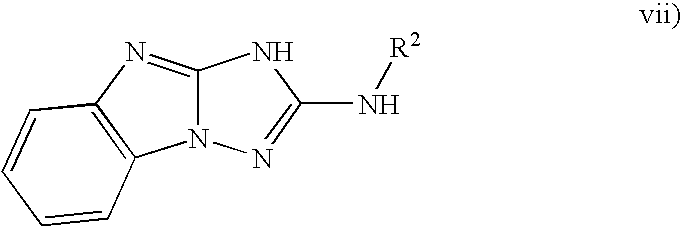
C12=NC3=C(N1N=C(N[R2])N2)C=CC=C3
